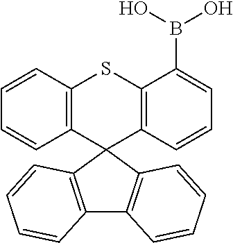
C12=C(C3(C4=C(S1)C(B(O)O)=CC=C4)C1=C(C4=C3C=CC=C4)C=CC=C1)C=CC=C2
